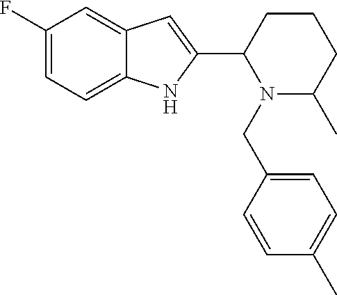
C1(F)=CC=C2C(=C1)C=C(C1CCCC(C)N1CC1=CC=C(C)C=C1)N2
